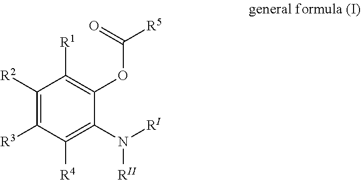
C1([R2])=C([R3])C([R4])=C(N([RII])[RI])C(OC(=O)[R5])=C1[R1]
